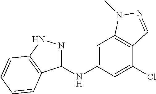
C1(NC2=CC3=C(C(Cl)=C2)C=NN3C)=NNC2=C1C=CC=C2
